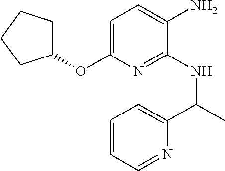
C1=C(OC2CCCC2)N=C(NC(C2=CC=CC=N2)C)C(N)=C1
